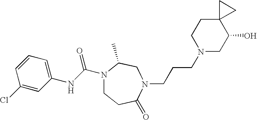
C1(NC(N2CCC(=O)N(CCCN3CC(O)C4(CC3)CC4)CC2C)=O)=CC=CC(Cl)=C1
